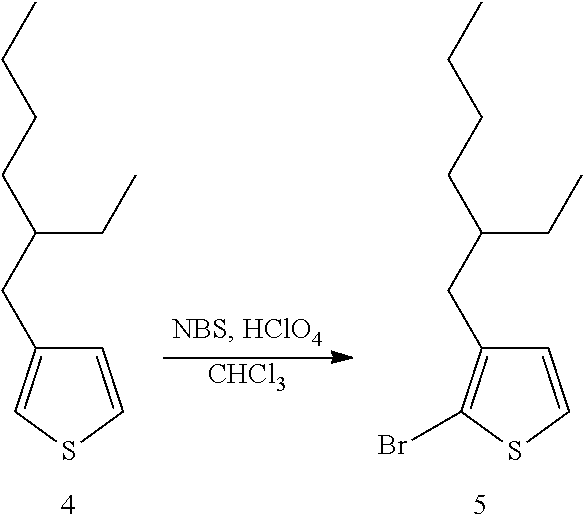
C1=CSC=C1CC(CCCC)CC.[CHCl3].C1=CSC(Br)=C1CC(CCCC)CC
